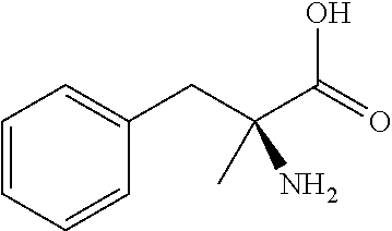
C1=CC=CC(CC(C(=O)O)(C)N)=C1
